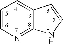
N1=C2C(=CC=C1)C=CN2
